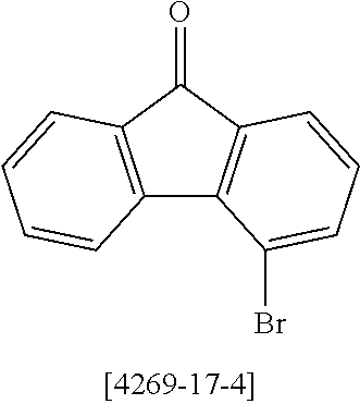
C12=C(C(=O)C3=C1C(Br)=CC=C3)C=CC=C2
